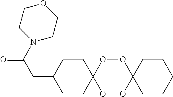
C1CC(CC(=O)N2CCOCC2)CCC12OOC1(OO2)CCCCC1
